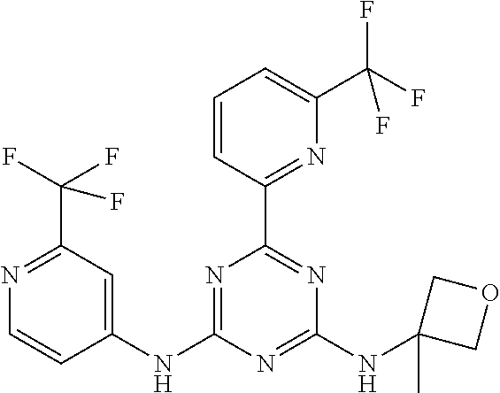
C1(NC2=NC(C3=NC(C(F)(F)F)=CC=C3)=NC(NC3(C)COC3)=N2)=CC(C(F)(F)F)=NC=C1
